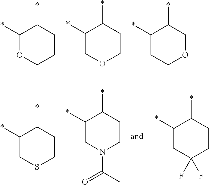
C1(*)OCCCC1*.C1(*)COCCC1*.C1(*)CCOCC1*.C1(*)CSCCC1*.C1(*)CN(C(=O)C)CCC1*.C1(*)CC(F)(F)CCC1*
